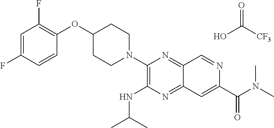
OC([CF3])=O.C1=C(F)C=CC(OC2CCN(C3=C(NC(C)C)N=C4C(=N3)C=NC(C(N(C)C)=O)=C4)CC2)=C1F
